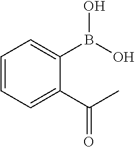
C1=CC=C(C(C)=O)C(B(O)O)=C1
